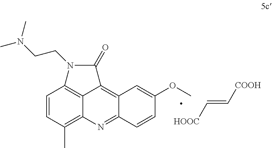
C1=CC(C)=C2C3=C1N(CCN(C)C)C(=O)C3=C1C(=N2)C=CC(OC)=C1.[HOOC]C=C[COOH]
